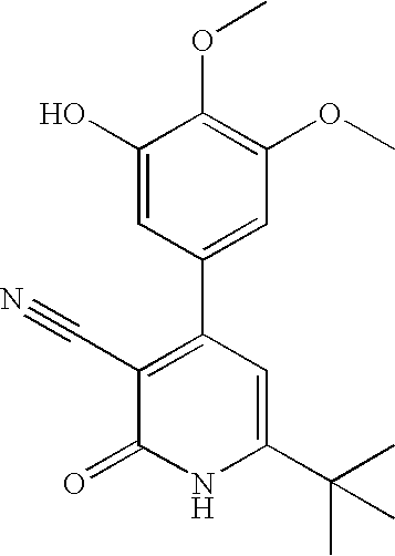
C1(O)=CC(C2=C(C#N)C(=O)NC(C(C)(C)C)=C2)=CC(OC)=C1OC
